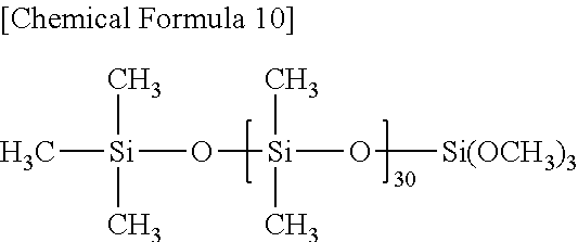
C[Si](O[Si](O[Si(OCH3)3])(C)C)(C)C
